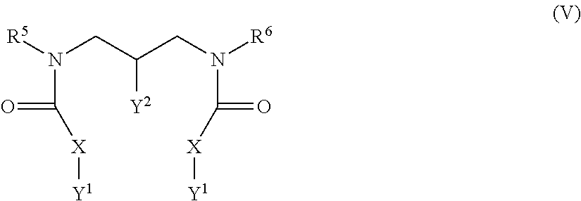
N(CC(CN(C([X][Y1])=O)[R6])[Y2])(C([X][Y1])=O)[R5]
